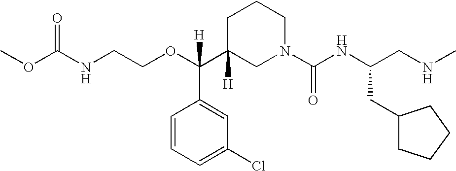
O=C(NCCOC(C1([H])CN(C(NC(CNC)CC2CCCC2)=O)CCC1)(C1=CC(Cl)=CC=C1)[H])OC
